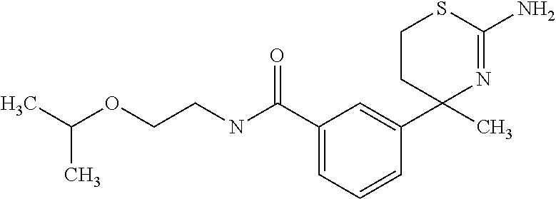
C1(C(NCCOC(C)C)=O)=CC=CC(C2(C)N=C(N)SCC2)=C1
